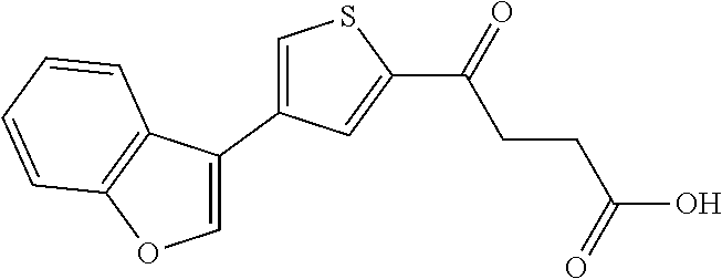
C1=CC2=C(OC=C2C2=CSC(C(CCC(=O)O)=O)=C2)C=C1
